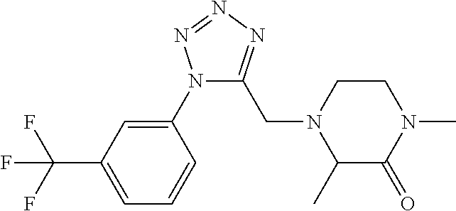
N1(C2=CC(C(F)(F)F)=CC=C2)C(CN2C(C)C(=O)N(C)CC2)=NN=N1
